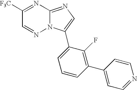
C12=NC=C(C3=CC=CC(C4=CC=NC=C4)=C3F)N1N=CC([F3C])=N2
